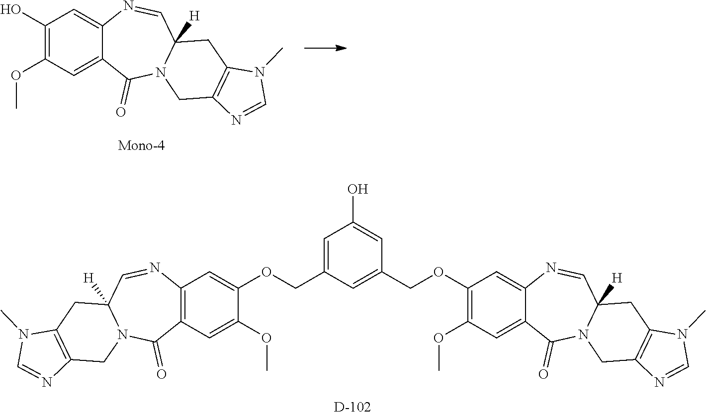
C1(O)=C(OC)C=C2C(=C1)N=CC1([H])N(C2=O)CC2=C(C1)N(C)C=N2.C1(OCC2=CC(COC3=CC4=C(C=C3OC)C(=O)N3C([H])(C=N4)CC4=C(C3)N=CN4C)=CC(O)=C2)=C(OC)C=C2C(=C1)N=CC1([H])N(C2=O)CC2=C(C1)N(C)C=N2
